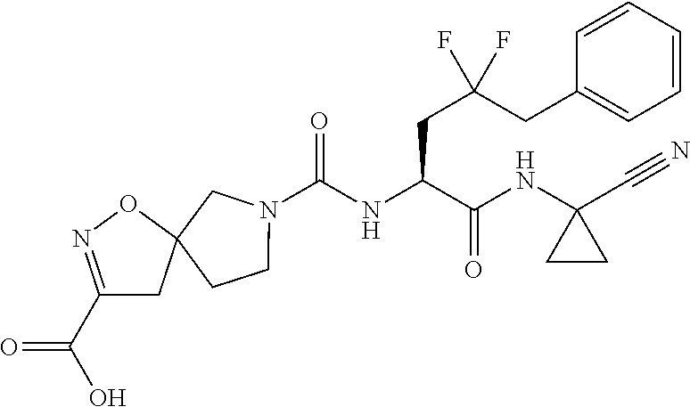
N1(C(NC(C(NC2(C#N)CC2)=O)CC(CC2=CC=CC=C2)(F)F)=O)CCC2(C1)CC(C(O)=O)=NO2
